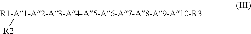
[R1-A1-A2-A3-A4-A5-A6-A7-A8-A9-A10-R3][R2]
